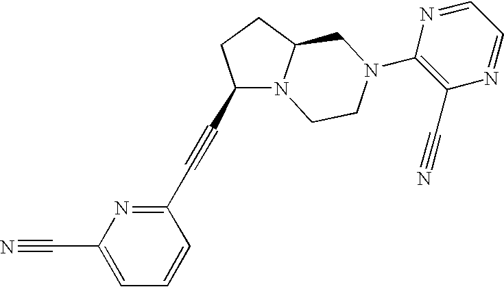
C1(C#CC2N3C(CC2)CN(C2=C(C#N)N=CC=N2)CC3)=NC(C#N)=CC=C1
